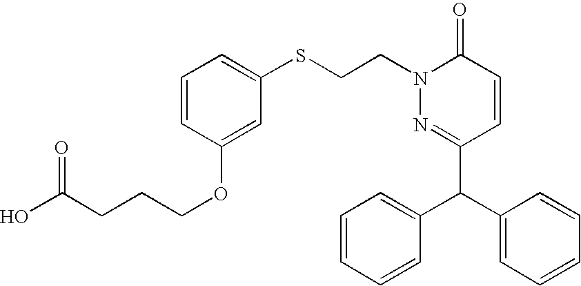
C(CN1C(=O)C=CC(C(C2=CC=CC=C2)C2=CC=CC=C2)=N1)SC1=CC=CC(OCCCC(O)=O)=C1
